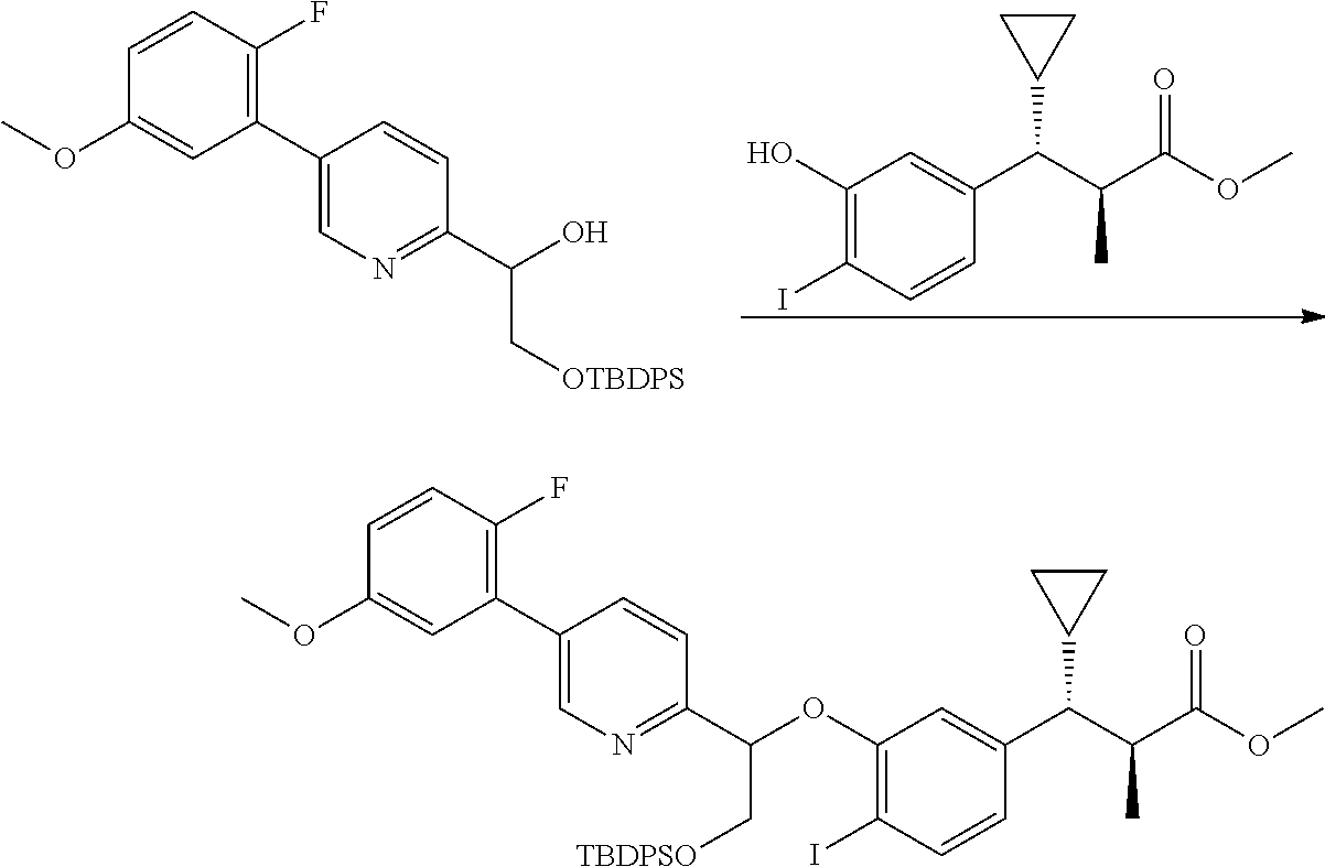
C1(O)=C(I)C=CC(C(C(C(OC)=O)C)C2CC2)=C1.C1=CC(F)=C(C2=CN=C(C(C[OTBDPS])O)C=C2)C=C1OC.C1=CC(F)=C(C2=CN=C(C(C[TBDPSO])OC3=C(I)C=CC(C(C(C(OC)=O)C)C4CC4)=C3)C=C2)C=C1OC
